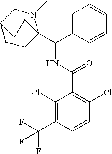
C1=CC=CC(C(NC(C2=C(Cl)C=CC(C(F)(F)F)=C2Cl)=O)C23CCC(CN2C)CC3)=C1
